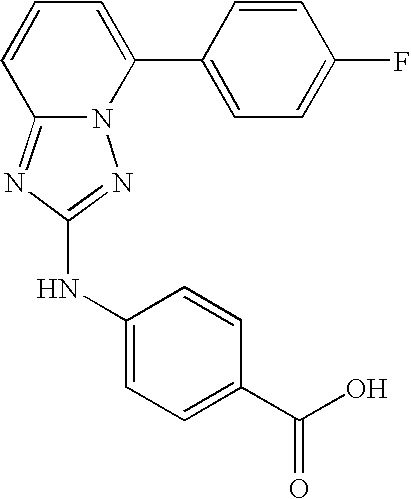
C12=NC(NC3=CC=C(C(O)=O)C=C3)=NN1C(C1=CC=C(F)C=C1)=CC=C2
